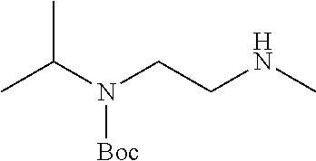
CC(N(CCNC)[Boc])C
